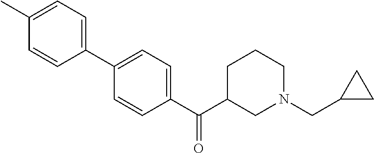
C1(C)=CC=C(C2=CC=C(C(C3CN(CC4CC4)CCC3)=O)C=C2)C=C1
